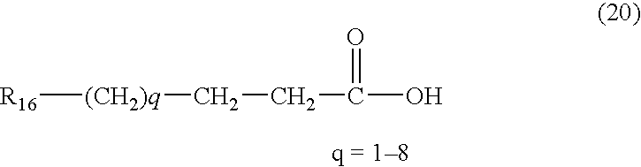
[R16][(CH2)q]CCC(O)=O
